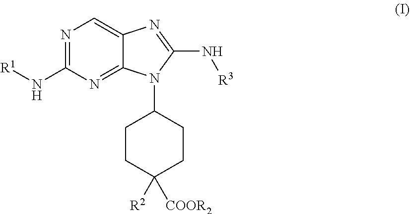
N1=C(N[R1])N=C2C(=C1)N=C(N[R3])N2C1CCC([R2])([COOR2])CC1
